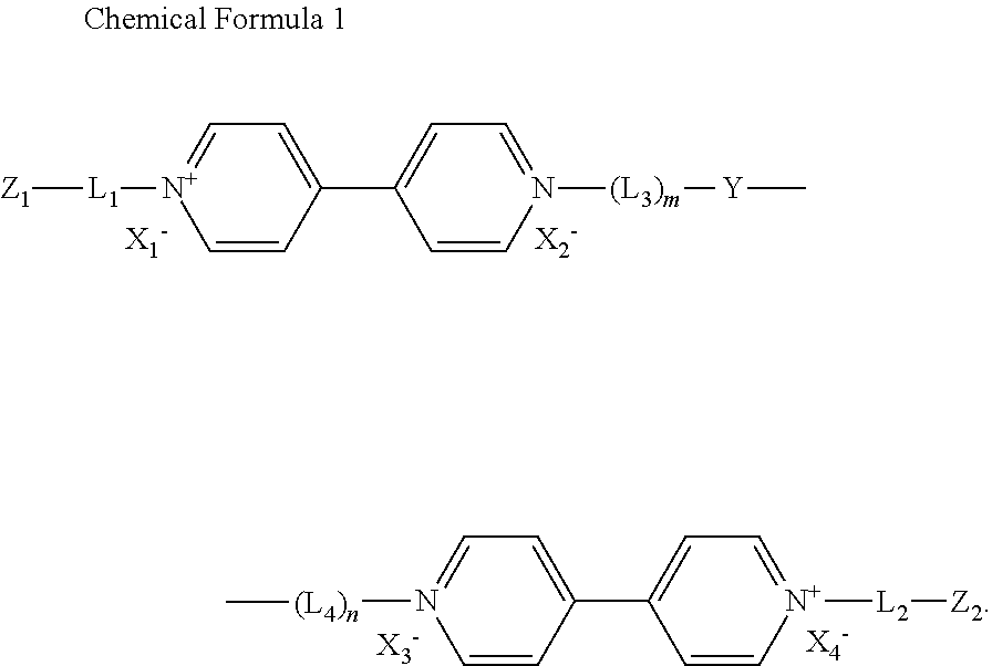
[Z1][L1][N+]1=CC=C(C2=CC=N([(L3)m][Y]C)C=C2)C=C1.[(L4)n](N1=CC=C(C2=CC=[N+]([L2][Z2])C=C2)C=C1)C
